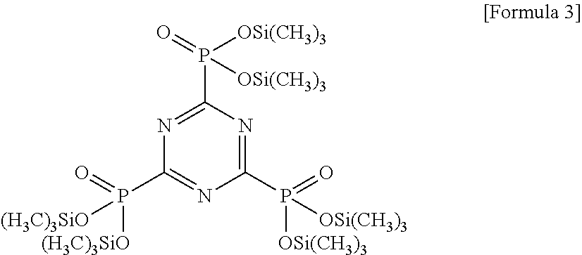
C1(P(=O)([(H3C)3SiO])[(H3C)3SiO])=NC(P(=O)([OSi(CH3)3])[OSi(CH3)3])=NC(P(=O)([OSi(CH3)3])[OSi(CH3)3])=N1
